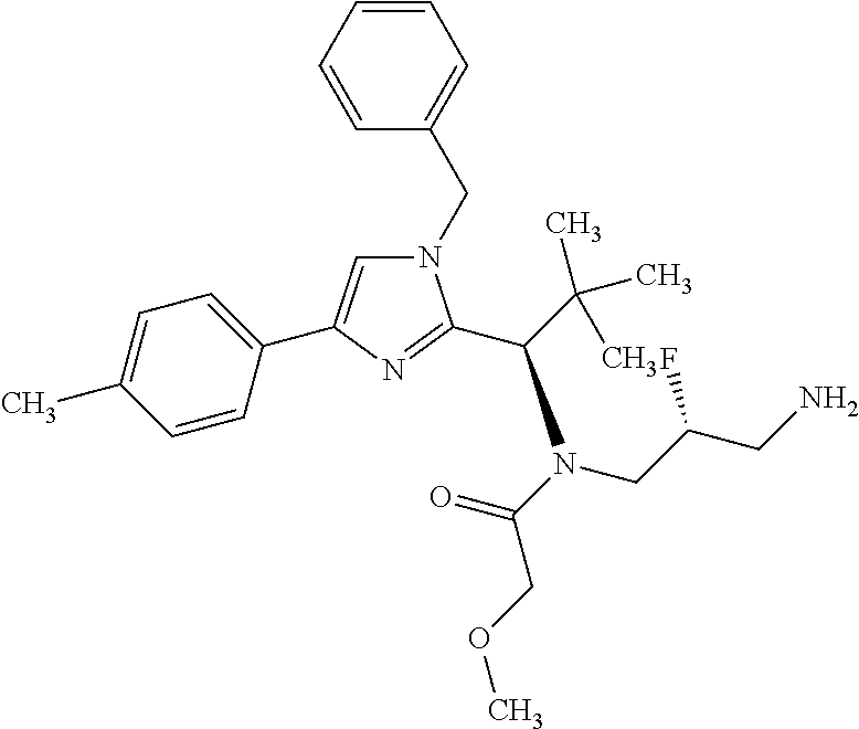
C1=CC=CC(CN2C=C(C3=CC=C(C)C=C3)N=C2C(C(C)(C)C)N(C(=O)COC)CC(CN)F)=C1
